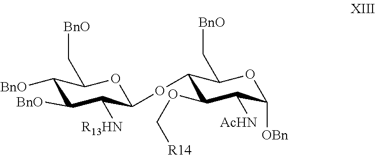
C1([BnO])C([BnO])C([R13HN])C(OC2C(C[BnO])OC([OBn])C([AcHN])C2OC[R14])OC1C[BnO]
